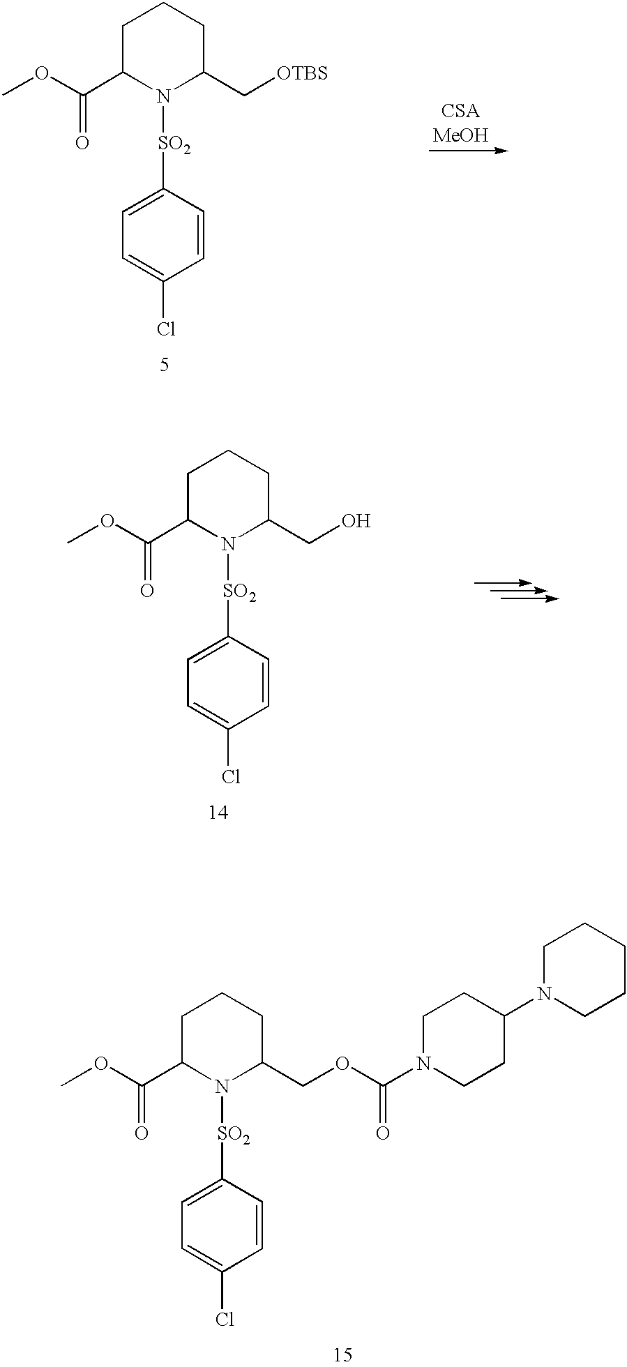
C1C(C(OC)=O)N([SO2]C2=CC=C(Cl)C=C2)C(C[OTBS])CC1.C1C(C(OC)=O)N([SO2]C2=CC=C(Cl)C=C2)C(CO)CC1.C1C(C(OC)=O)N([SO2]C2=CC=C(Cl)C=C2)C(COC(=O)N2CCC(N3CCCCC3)CC2)CC1
